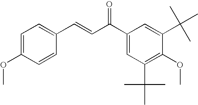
C1=C(OC)C=CC(C=CC(C2=CC(C(C)(C)C)=C(OC)C(C(C)(C)C)=C2)=O)=C1
